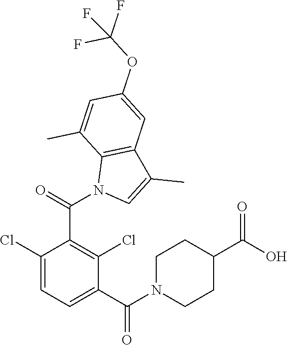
C1(C(N2C=C(C)C3=C2C(C)=CC(OC(F)(F)F)=C3)=O)=C(Cl)C(C(N2CCC(C(O)=O)CC2)=O)=CC=C1Cl
